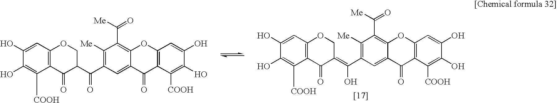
C12=C(C=C(O)C(O)=C1[COOH])OCC(=C(C1=C([Me])C(C([Me])=O)=C3C(=C1)C(=O)C1=C(O3)C=C(O)C(O)=C1[COOH])O)C2=O.C12=C(C=C(O)C(O)=C1[COOH])OCC(C(C1=C([Me])C(C([Me])=O)=C3C(=C1)C(=O)C1=C(O3)C=C(O)C(O)=C1[COOH])=O)C2=O
